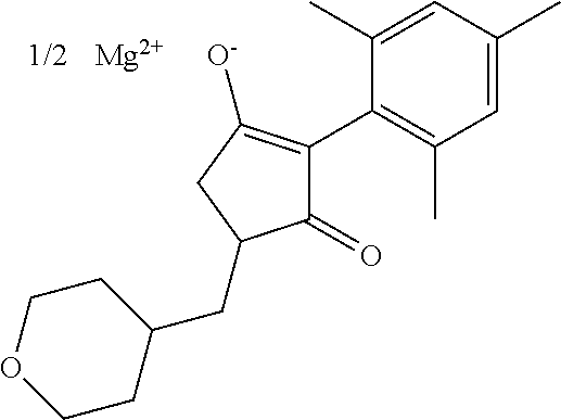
C1(=O)C(C2=C(C)C=C(C)C=C2C)=C([O-])CC1CC1CCOCC1.[Mg].[1/2]
